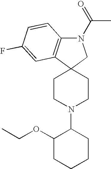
C1CN(C2C(OCC)CCCC2)CCC12CN(C(=O)C)C1=C2C=C(F)C=C1
